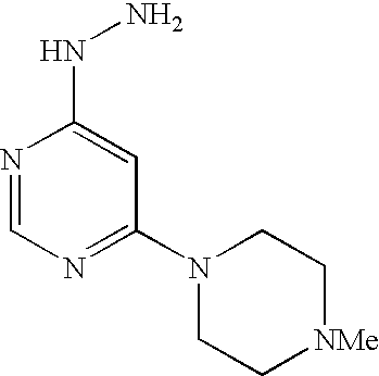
N(C1=CC(N2CC[NMe]CC2)=NC=N1)N
